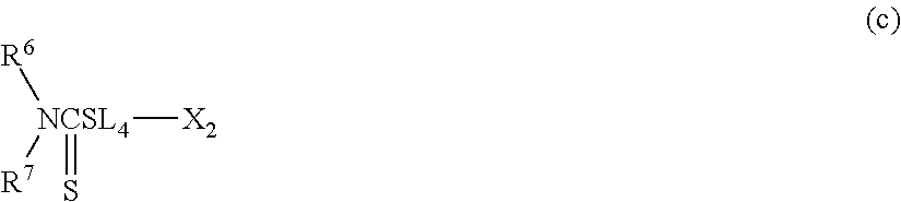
[NCSL4]([X2])([R6])([R7])=S
